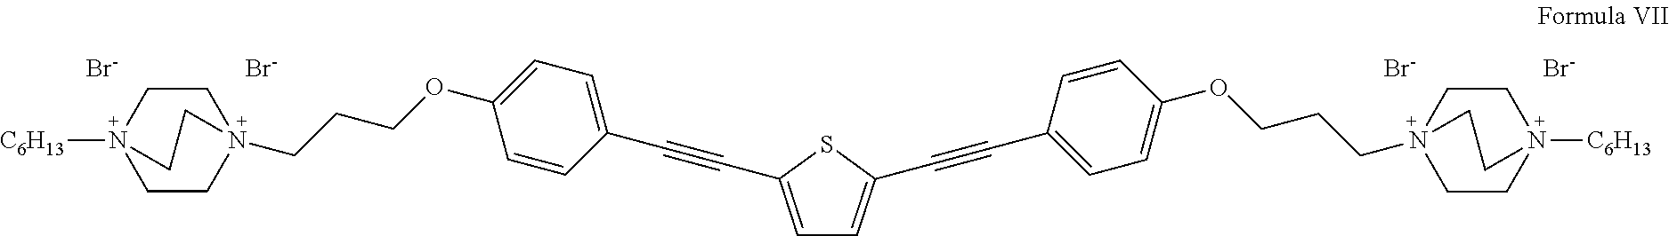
[Br-].[Br-].[Br-].[Br-].C(CCOC1=CC=C(C#CC2=CC=C(C#CC3=CC=C(OCCCN45CCN([C6H13])(CC4)CC5)C=C3)S2)C=C1)N12CCN([C6H13])(CC1)CC2
